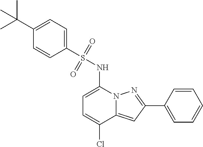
C1=C(NS(C2=CC=C(C(C)(C)C)C=C2)(=O)=O)N2C(=CC(C3=CC=CC=C3)=N2)C(Cl)=C1
